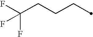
C(CCC)C(F)(F)F
